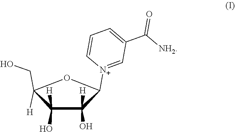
C1(O)([H])C([H])(CO)OC([N+]2=CC(C(=O)[NH2])=CC=C2)C1(O)[H]
